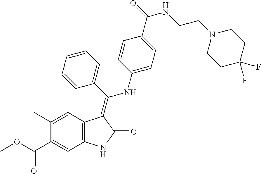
C1(C)=CC2=C(C=C1C(OC)=O)NC(=O)C2=C(C1=CC=CC=C1)NC1=CC=C(C(=O)NCCN2CCC(F)(F)CC2)C=C1
